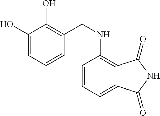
C1=CC=C2C(=C1NCC1=C(O)C(O)=CC=C1)C(=O)NC2=O
